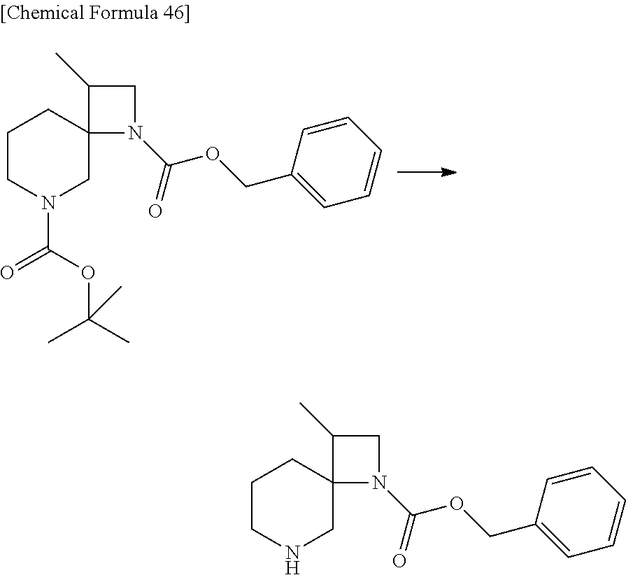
C1CN(C(=O)OC(C)(C)C)CC2(C1)N(C(=O)OCC1=CC=CC=C1)CC2C.C1CNCC2(C1)N(C(=O)OCC1=CC=CC=C1)CC2C
